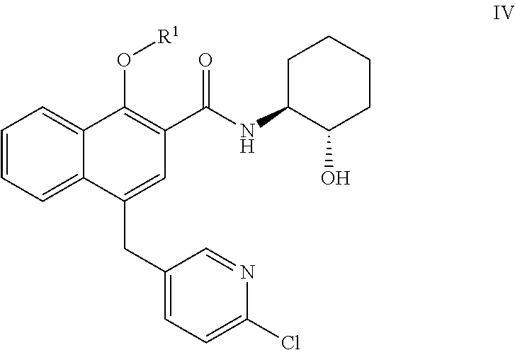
C1=CC=C2C(=C1)C(O[R1])=C(C(NC1C(O)CCCC1)=O)C=C2CC1=CC=C(Cl)N=C1
